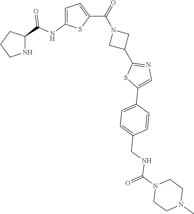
C1CNC(C(NC2=CC=C(C(=O)N3CC(C4=NC=C(C5=CC=C(CNC(N6CCN(C)CC6)=O)C=C5)S4)C3)S2)=O)C1
